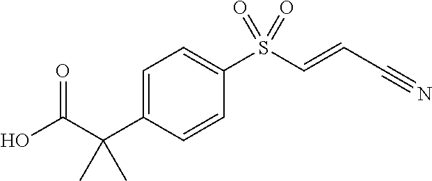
OC(C(C1=CC=C(S(C=CC#N)(=O)=O)C=C1)(C)C)=O
